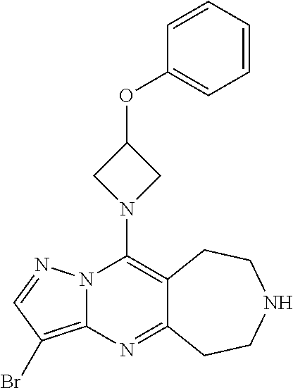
N12C(=C(Br)C=N1)N=C1C(=C2N2CC(OC3=CC=CC=C3)C2)CCNCC1
